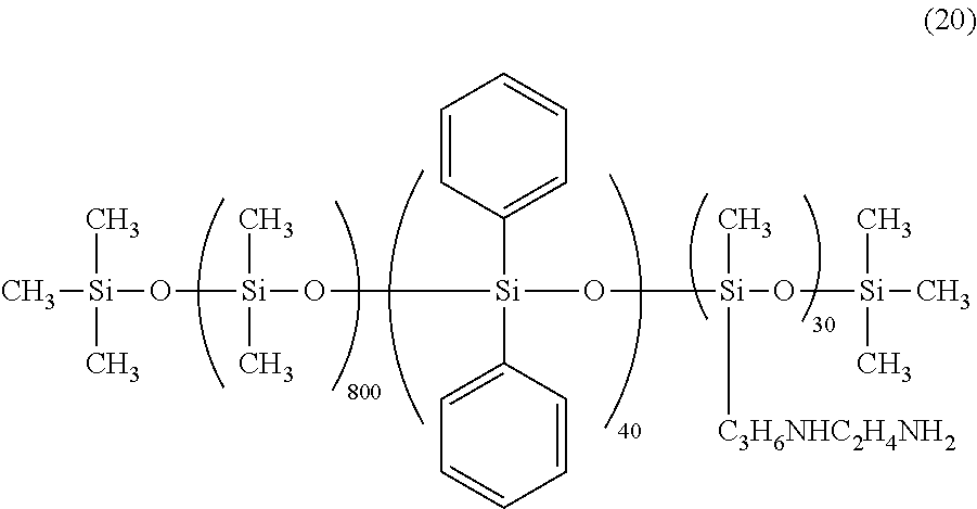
C[Si](C)(C)O[Si](C)(C)O[Si](C1=CC=CC=C1)(C1=CC=CC=C1)O[Si](C)(O[Si](C)(C)C)[C3H6NHC2H4NH2]
